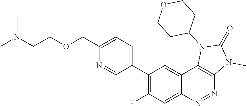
C1(C2=C(F)C=C3C(=C2)C2=C(N=N3)N(C)C(=O)N2C2CCOCC2)=CC=C(COCCN(C)C)N=C1
